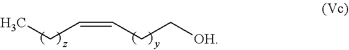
CCC=CCC[OH]
